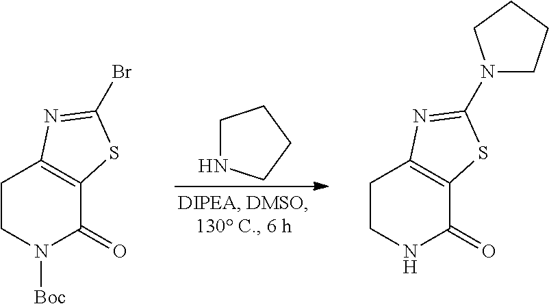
C1NCCC1.C1CN([Boc])C(=O)C2=C1N=C(Br)S2.C1CNC(=O)C2=C1N=C(N1CCCC1)S2
